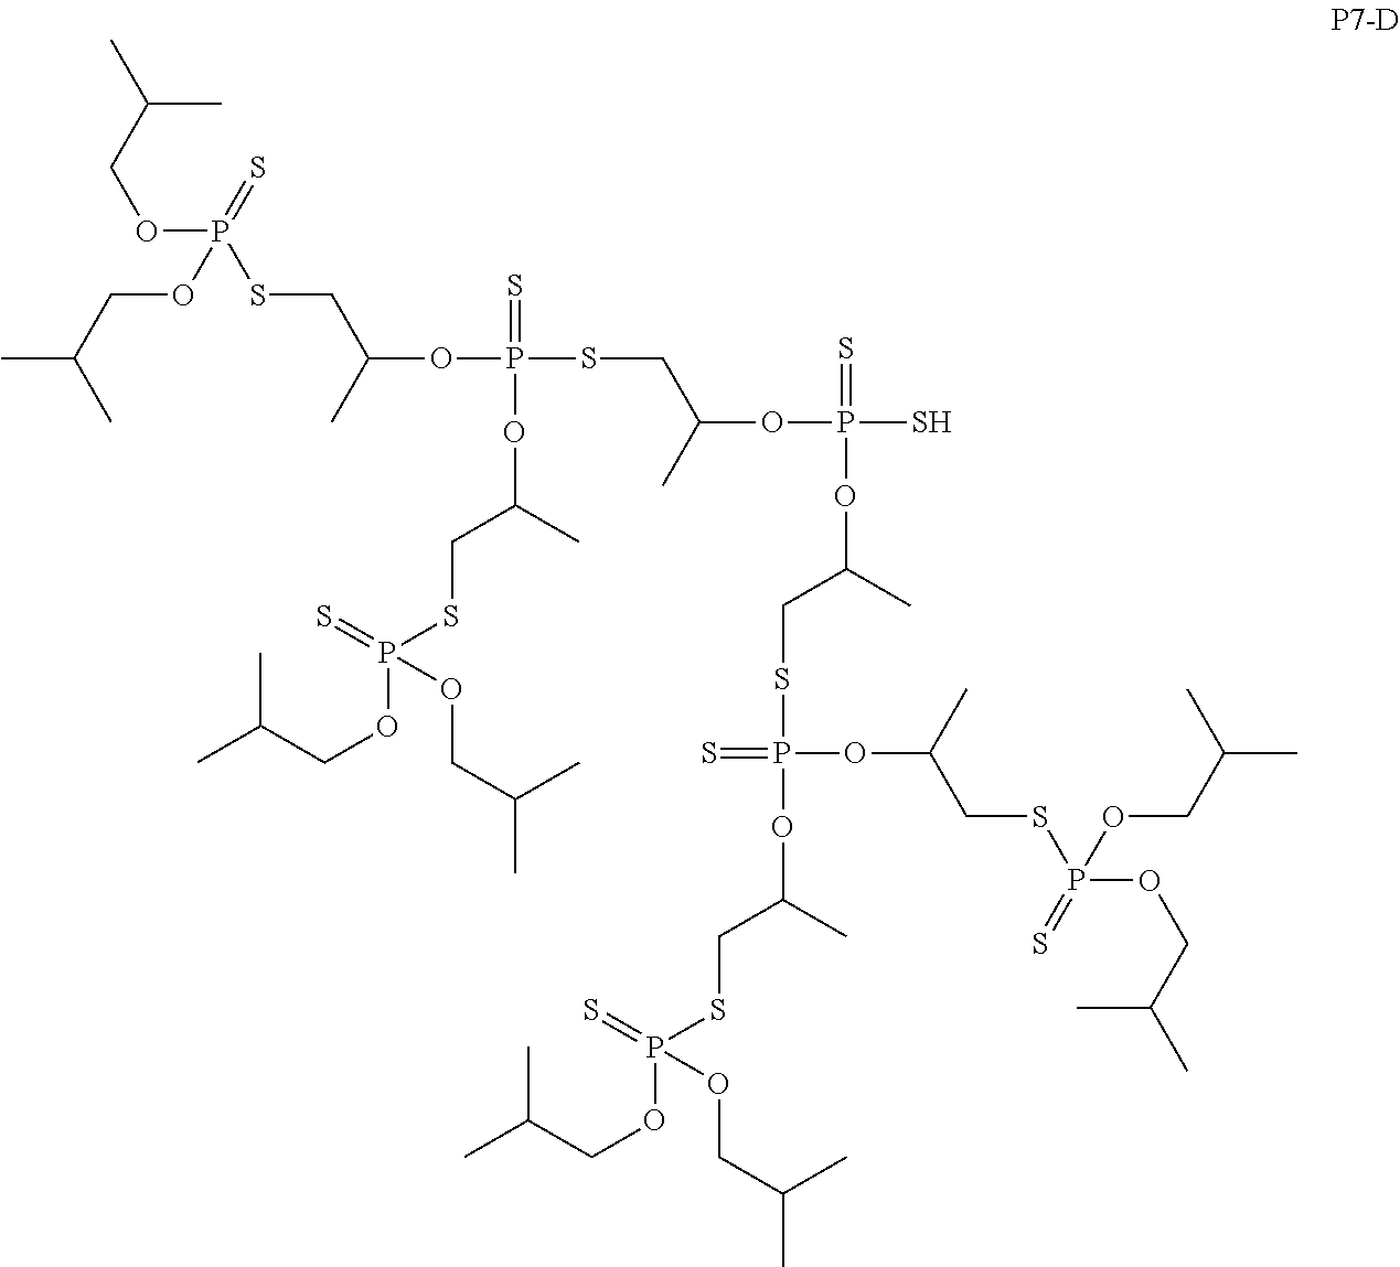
C(C(C)C)OP(SCC(OP(SCC(OP(S)(=S)OC(CSP(OC(CSP(OCC(C)C)(=S)OCC(C)C)C)(=S)OC(CSP(OCC(C)C)(OCC(C)C)=S)C)C)C)(=S)OC(CSP(OCC(C)C)(=S)OCC(C)C)C)C)(=S)OCC(C)C
